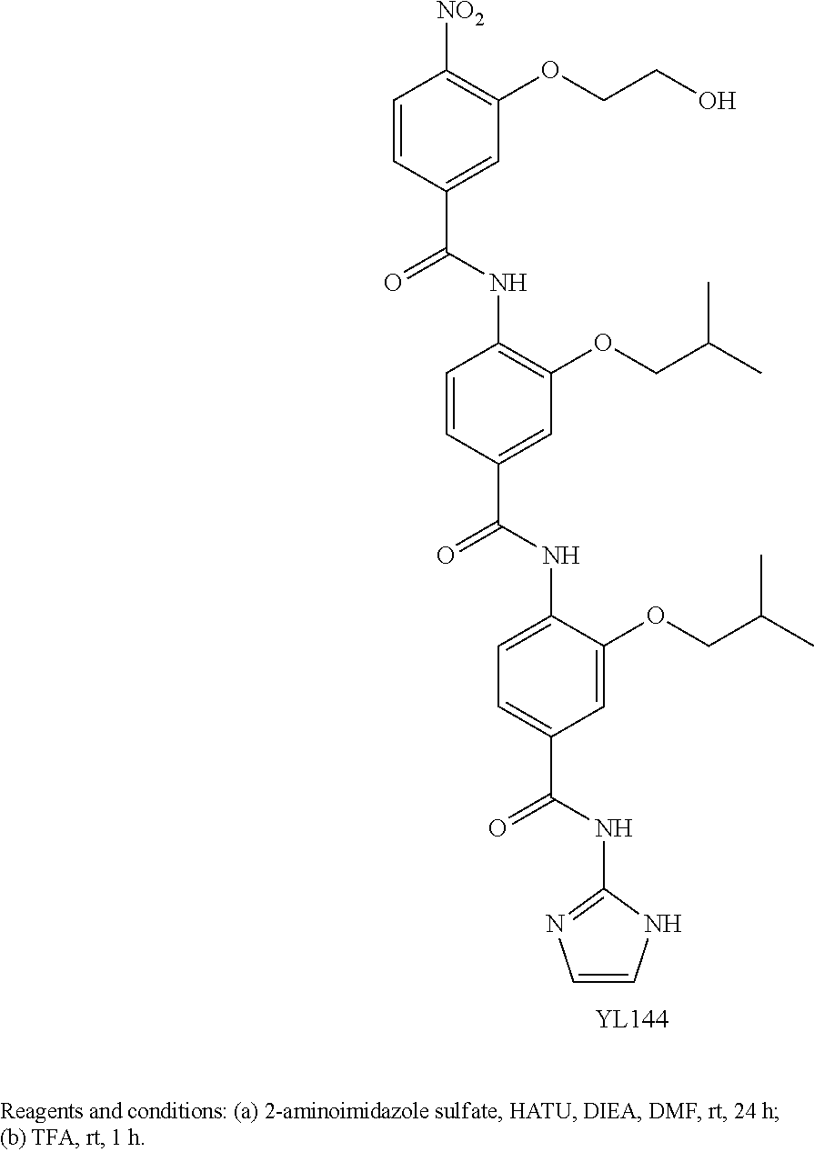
C1=CC(C(=O)NC2=C(OCC(C)C)C=C(C(NC3=CC=C(C(NC4=NC=CN4)=O)C=C3OCC(C)C)=O)C=C2)=CC(OCCO)=C1[NO2]
